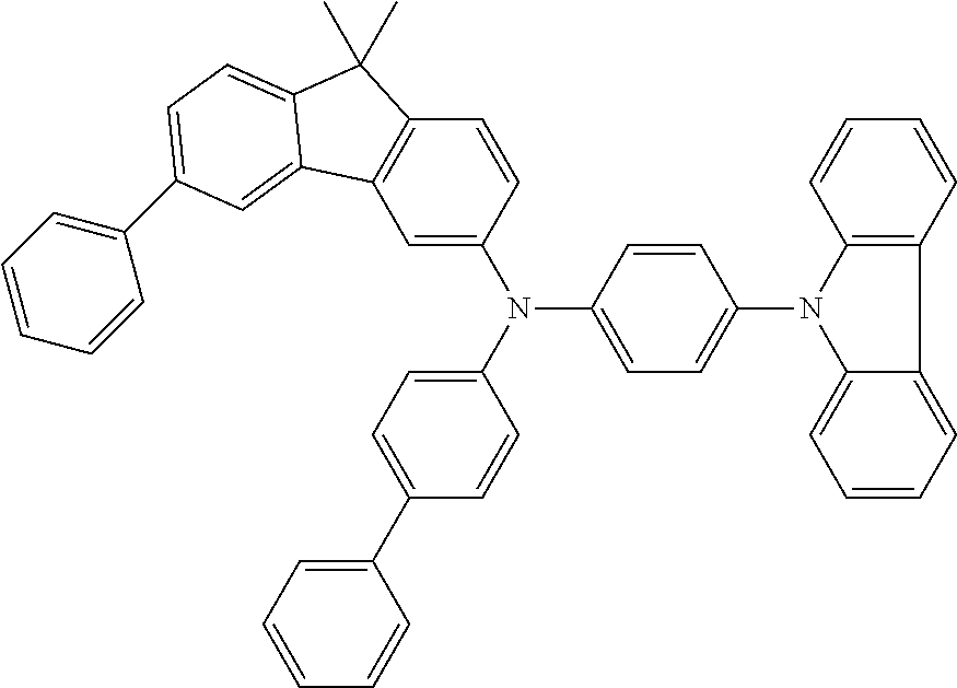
C1=C(N(C2=CC=C(N3C4=CC=CC=C4C4=C3C=CC=C4)C=C2)C2=CC=C(C3=CC=CC=C3)C=C2)C=CC2=C1C1=CC(C3=CC=CC=C3)=CC=C1C2(C)C
